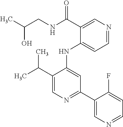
C(C1=CN=C(C2=CN=CC=C2F)C=C1NC1=CC=NC=C1C(=O)NCC(O)C)(C)C
